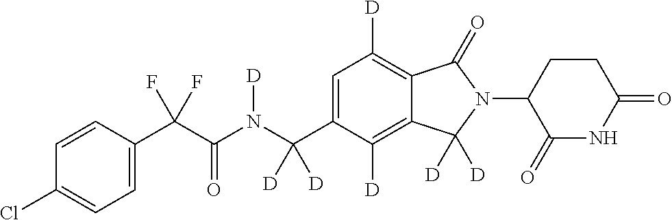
C1=CC(C(C(N(C(C2=CC([D])=C3C(=C2[D])C([D])([D])N(C2C(=O)NC(=O)CC2)C3=O)([D])[D])[D])=O)(F)F)=CC=C1Cl
